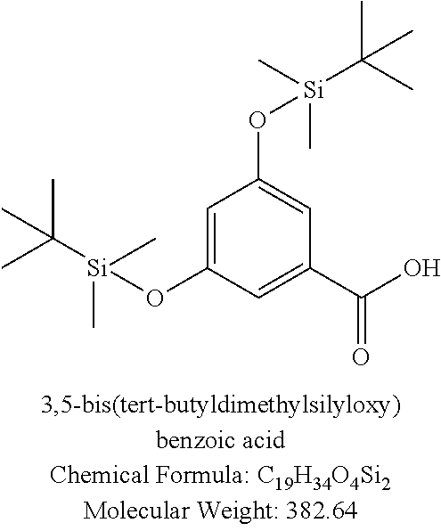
C1=C(O[Si](C(C)(C)C)(C)C)C=C(C(O)=O)C=C1O[Si](C(C)(C)C)(C)C
